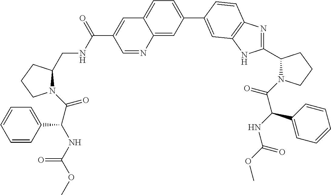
C1CCN(C(C(C2=CC=CC=C2)NC(OC)=O)=O)C1CNC(C1=CC2=CC=C(C3=CC4=C(N=C(C5CCCN5C(=O)C(NC(OC)=O)C5=CC=CC=C5)N4)C=C3)C=C2N=C1)=O
